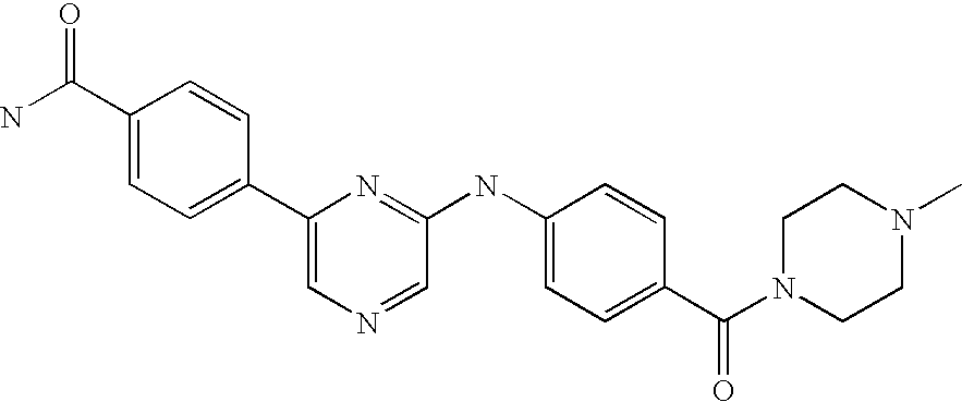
C1(C2=CN=CC(NC3=CC=C(C(N4CCN(C)CC4)=O)C=C3)=N2)=CC=C(C(N)=O)C=C1
